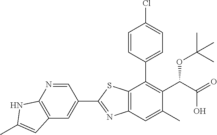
C1(C2=CC3=C(N=C2)NC(C)=C3)=NC2=C(S1)C(C1=CC=C(Cl)C=C1)=C(C(OC(C)(C)C)C(O)=O)C(C)=C2
